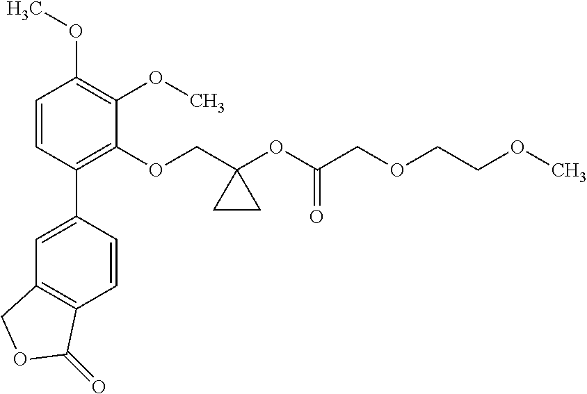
C1=CC(C2=CC3=C(C=C2)C(=O)OC3)=C(OCC2(OC(COCCOC)=O)CC2)C(OC)=C1OC
